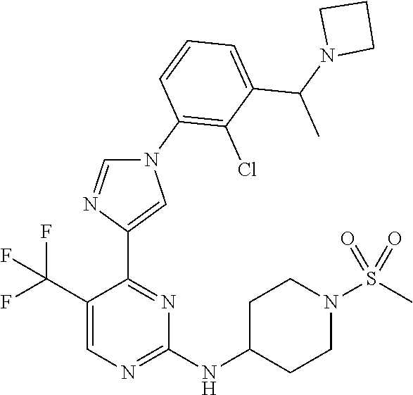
N(C1=NC=C(C(F)(F)F)C(C2=CN(C3=C(Cl)C(C(N4CCC4)C)=CC=C3)C=N2)=N1)C1CCN(S(=O)(=O)C)CC1
